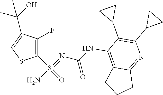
C1=C(C(O)(C)C)C(F)=C(S(=O)(=NC(NC2=C3C(=NC(C4CC4)=C2C2CC2)CCC3)=O)N)S1
